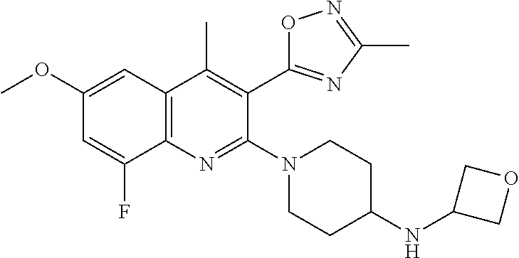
C1(OC)=CC2=C(N=C(N3CCC(NC4COC4)CC3)C(C3=NC(C)=NO3)=C2C)C(F)=C1
